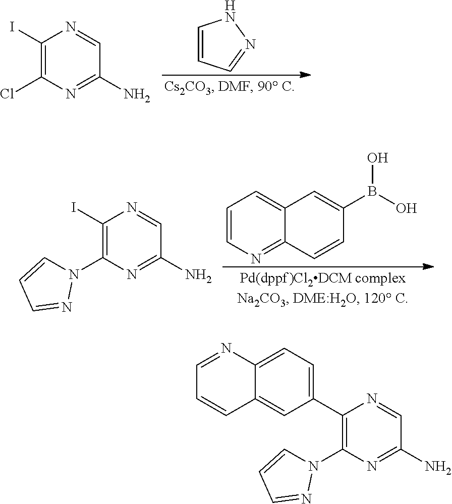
C1(I)=C(N2C=CC=N2)N=C(N)C=N1.C1=CN=C2C(=C1)C=C(B(O)O)C=C2.C1(I)=C(Cl)N=C(N)C=N1.C1=CC=NN1.C1(C2=CC=C3C(=C2)C=CC=N3)=C(N2C=CC=N2)N=C(N)C=N1
